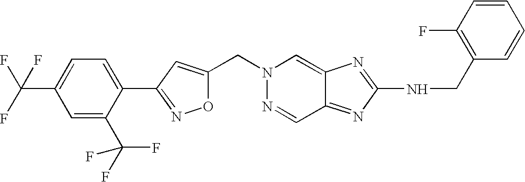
C(C1=CC(C2=CC=C(C(F)(F)F)C=C2C(F)(F)F)=NO1)N1N=CC2=NC(NCC3=C(F)C=CC=C3)=NC2=C1
